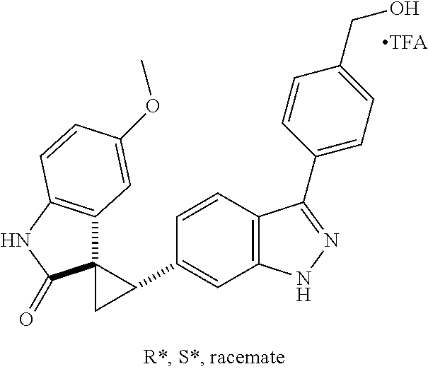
C1(C2C3(C2)C2=C(NC3=O)C=CC(OC)=C2)=CC2=C(C=C1)C(C1=CC=C(CO)C=C1)=NN2
